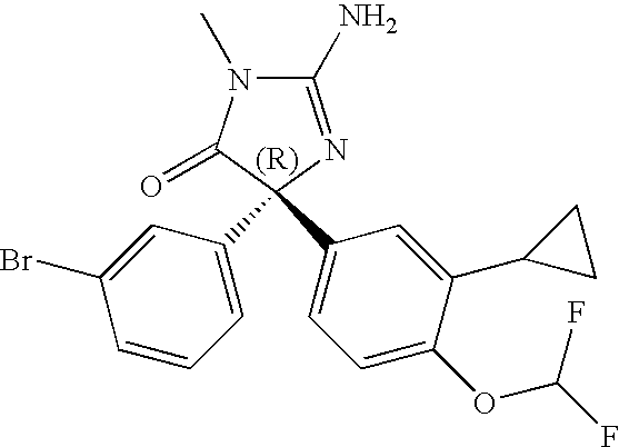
C1(N)=NC(C2=CC=CC(Br)=C2)(C2=CC=C(OC(F)F)C(C3CC3)=C2)C(=O)N1C
